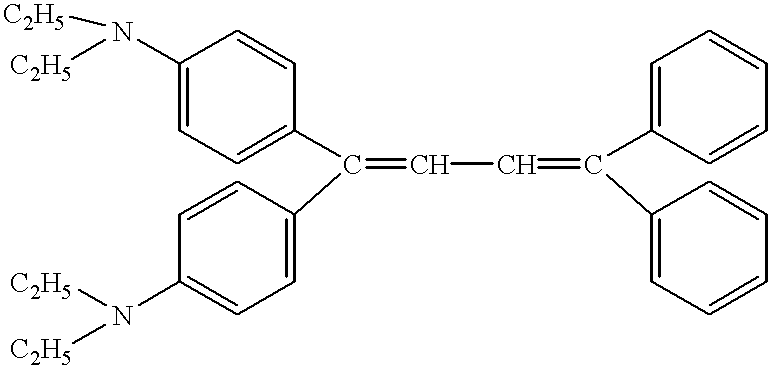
C1(N([C2H5])[C2H5])=CC=C(C(C2=CC=C(N([C2H5])[C2H5])C=C2)=CC=C(C2=CC=CC=C2)C2=CC=CC=C2)C=C1
